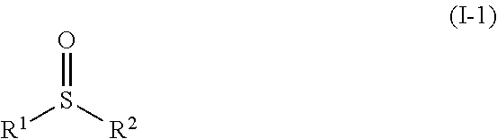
[R1]S([R2])=O
